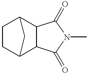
C1CC2C3C(C1C2)C(=O)N(C)C3=O
